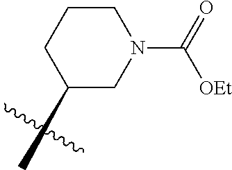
C1N(C(=O)[OEt])CCCC1C
